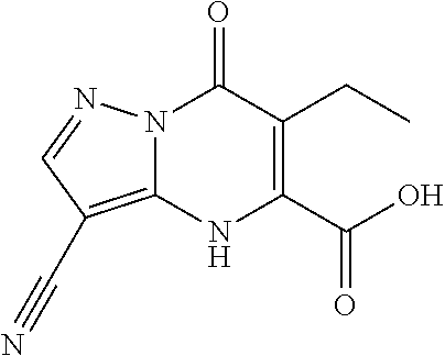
N12C(=C(C#N)C=N1)NC(C(=O)O)=C(CC)C2=O
